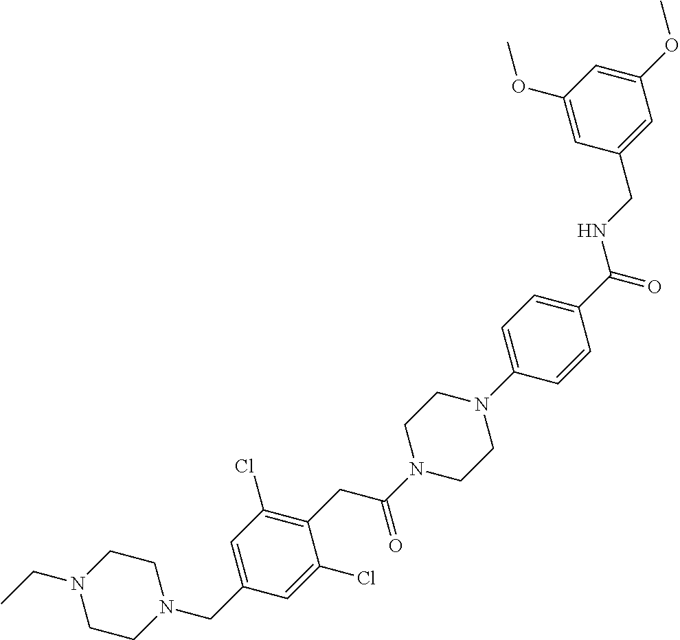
N1(CC)CCN(CC2=CC(Cl)=C(CC(N3CCN(C4=CC=C(C(NCC5=CC(OC)=CC(OC)=C5)=O)C=C4)CC3)=O)C(Cl)=C2)CC1
